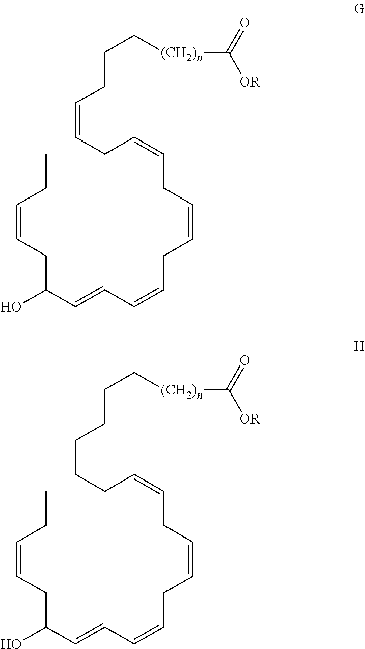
C(C[(CH2)n]C([OR])=O)CC=CCC=CCC=CCC=CC=CC(CC=CCC)O.C(C[(CH2)n]C([OR])=O)CCCCC=CCC=CCC=CC=CC(CC=CCC)O
